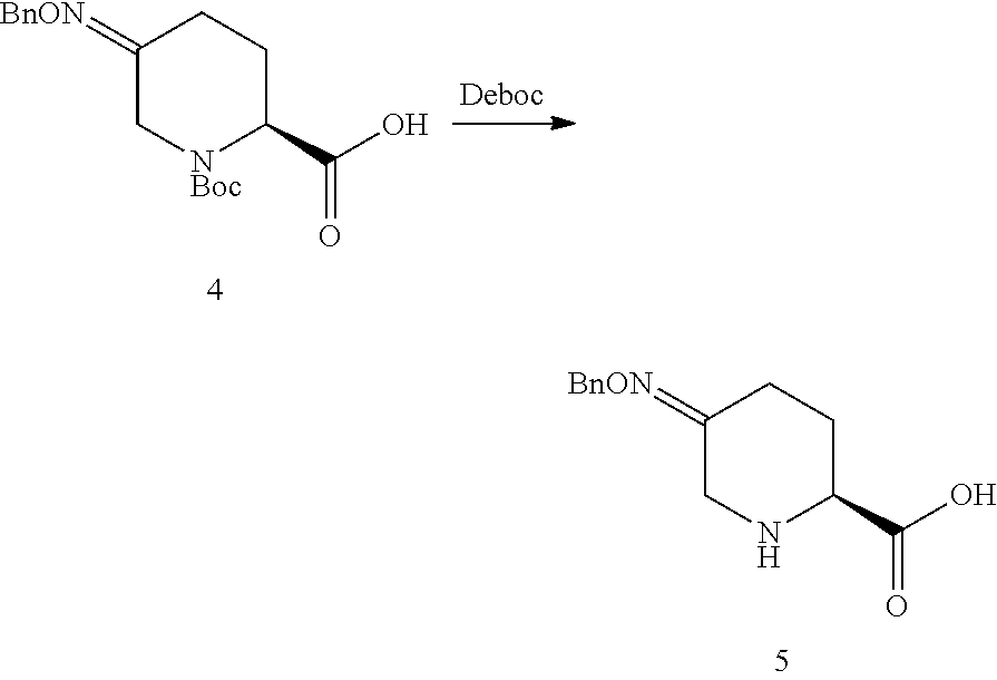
C1(=[BnON])C[NBoc]C(C(O)=O)CC1.C1(=[BnON])CNC(C(O)=O)CC1
